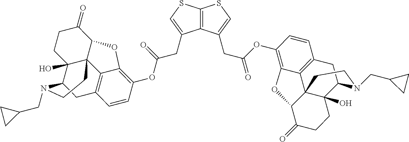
C1=C(CC(OC2=C3C4=C(C=C2)CC2C5(O)C4(C(C(=O)CC5)O3)CCN2CC2CC2)=O)C2=C(S1)SC=C2CC(OC1=C2C3=C(C=C1)CC1C4(O)C3(C(C(=O)CC4)O2)CCN1CC1CC1)=O
